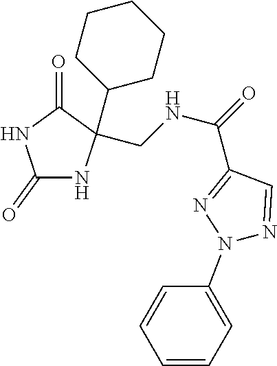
C1(=O)NC(C2CCCCC2)(CNC(=O)C2=NN(C3=CC=CC=C3)N=C2)C(=O)N1
